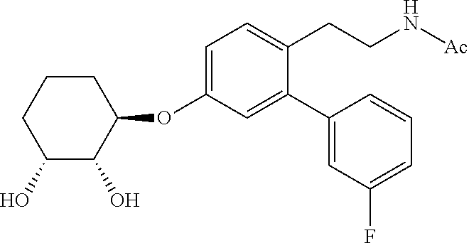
C1C(O)C(O)C(OC2=CC=C(CCN[Ac])C(C3=CC(F)=CC=C3)=C2)CC1
